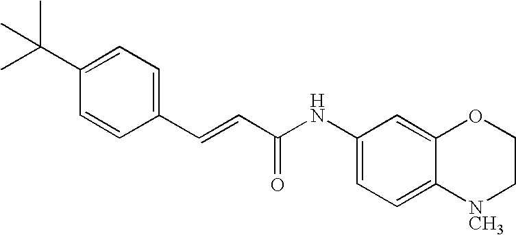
CC(C1=CC=C(C=CC(NC2=CC=C3C(=C2)OCC[NCH3]3)=O)C=C1)(C)C
